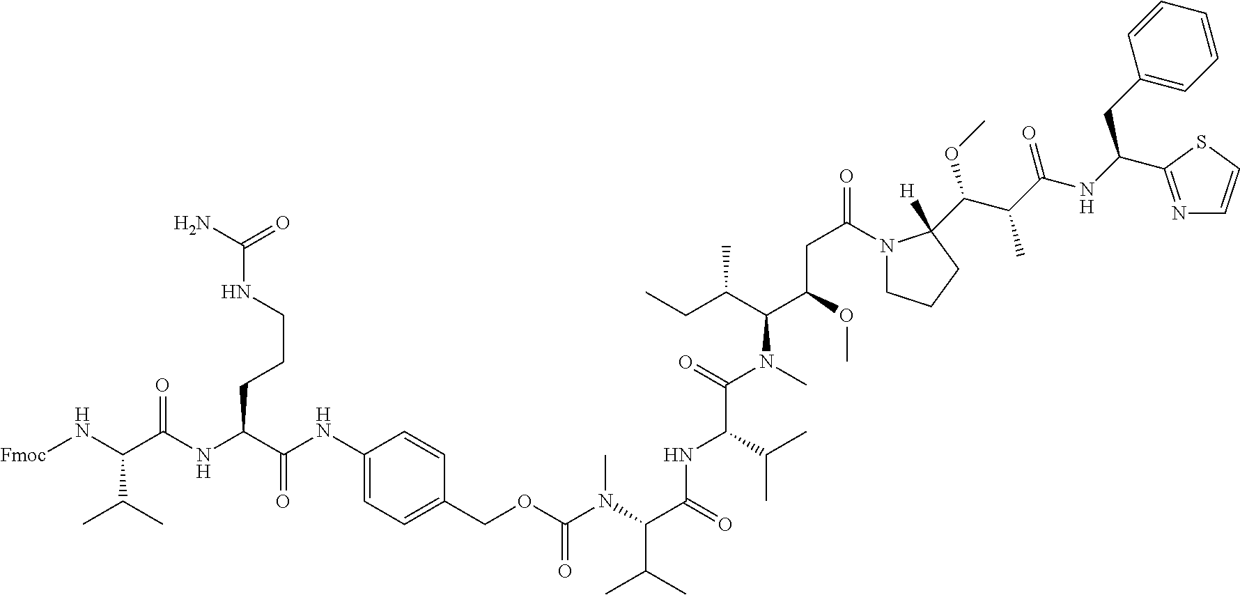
[Fmoc]NC(C(NC(C(NC1=CC=C(COC(N(C(C(NC(C(=O)N(C)C(C(CC)C)C(OC)CC(=O)N2CCCC2(C(C(C(NC(CC2=CC=CC=C2)C2=NC=CS2)=O)C)OC)[H])C(C)C)=O)C(C)C)C)=O)C=C1)=O)CCCNC(N)=O)=O)C(C)C
